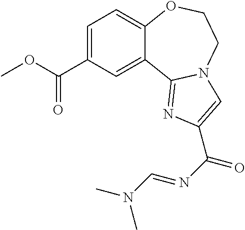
C1=C(C(OC)=O)C=C2C(=C1)OCCN1C2=NC(C(=O)N=CN(C)C)=C1
